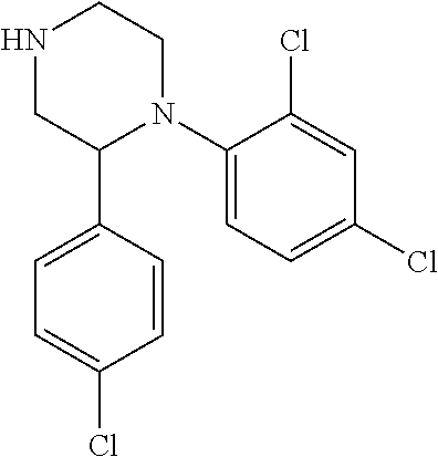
C1(N2CCNCC2C2=CC=C(Cl)C=C2)=CC=C(Cl)C=C1Cl
